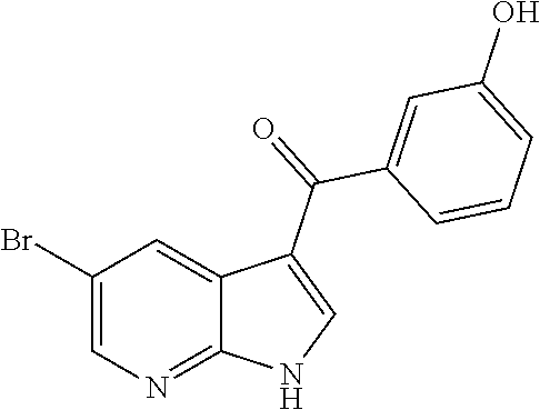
C1(Br)=CN=C2C(=C1)C(C(=O)C1=CC(O)=CC=C1)=CN2
